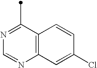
C1(C)=NC=NC2=C1C=CC(Cl)=C2
